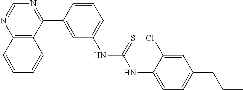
C12=C(C(C3=CC(NC(NC4=CC=C(CCC)C=C4Cl)=S)=CC=C3)=NC=N1)C=CC=C2
